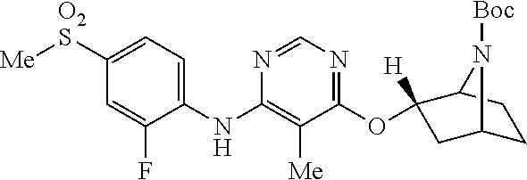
C1(NC2=C([Me])C(OC3([H])CC4CCC3N4[Boc])=NC=N2)=CC=C([O2S][Me])C=C1F
